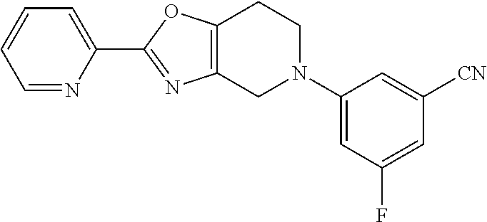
C1=NC(C2=NC3=C(O2)CCN(C2=CC(F)=CC([CN])=C2)C3)=CC=C1
